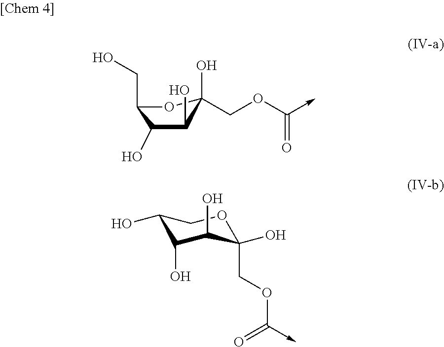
C1(COC(->C)=O)(O)OC(CO)C(O)C1O.C1(O)C(O)C(O)C(O)(COC(->C)=O)OC1
